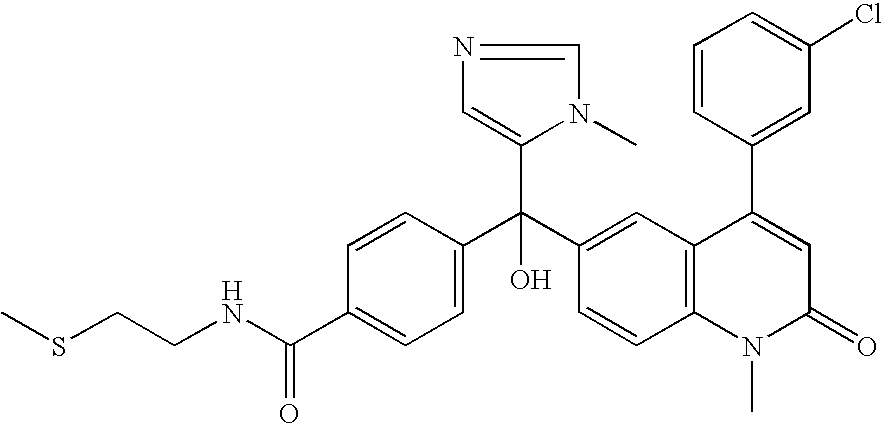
C1=C(C(NCCSC)=O)C=CC(C(C2=CC3=C(C=C2)N(C)C(=O)C=C3C2=CC(Cl)=CC=C2)(C2=CN=CN2C)O)=C1
